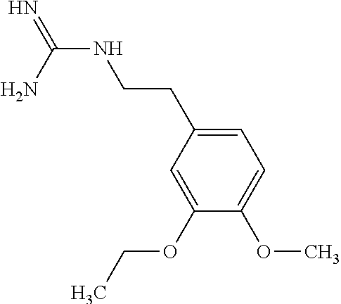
N(C(N)=N)CCC1=CC=C(OC)C(OCC)=C1
